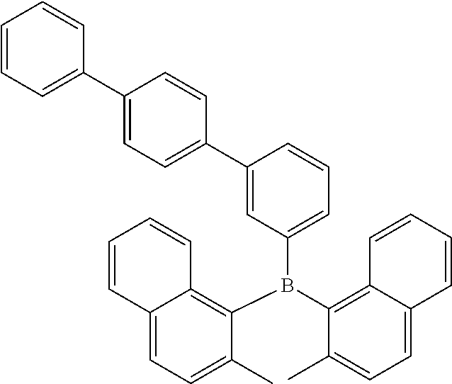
C12=CC=C(C)C(B(C3=C4C(=CC=C3C)C=CC=C4)C3=CC=CC(C4=CC=C(C5=CC=CC=C5)C=C4)=C3)=C1C=CC=C2
